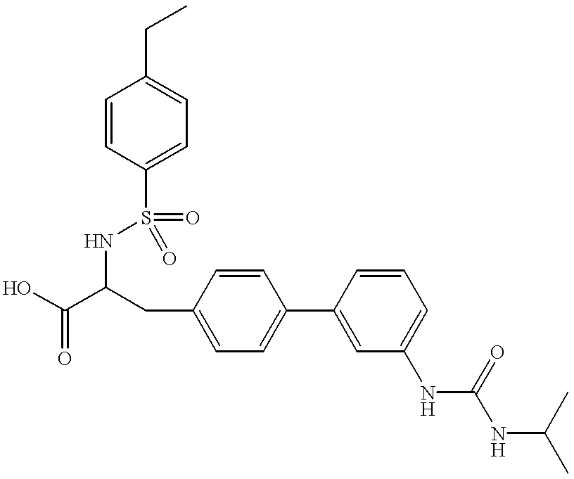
OC(C(CC1=CC=C(C2=CC(NC(=O)NC(C)C)=CC=C2)C=C1)NS(=O)(=O)C1=CC=C(CC)C=C1)=O
